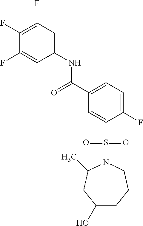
C(C1=CC=C(F)C(S(N2CCCC(O)CC2C)(=O)=O)=C1)(=O)NC1=CC(F)=C(F)C(F)=C1
